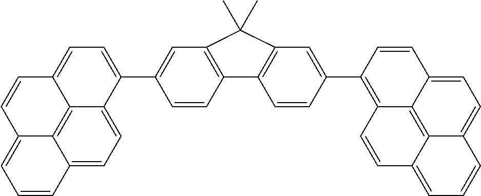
C1=CC2=C(C=C1C1=CC=C3C4=C5C(=CC=C14)C=CC=C5C=C3)C(C)(C)C1=C2C=CC(C2=C3C4=C5C(=CC=CC5=CC=C4C=C2)C=C3)=C1
